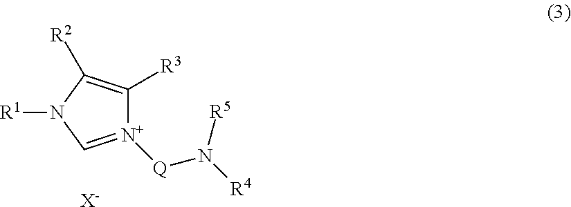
[R1]N1C=[N+]([Q]N([R4])[R5])C([R3])=C1[R2].[X-]
